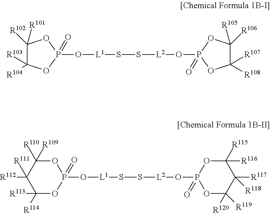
C1([R102])([R101])C([R103])([R104])OP(O[L1]SS[L2]OP2(=O)OC([R107])([R108])C([R105])([R106])O2)(=O)O1.C1([R112])([R111])C([R113])([R114])OP(O[L1]SS[L2]OP2(=O)OC([R119])([R120])C([R117])([R118])C([R115])([R116])O2)(=O)OC1([R110])[R109]
